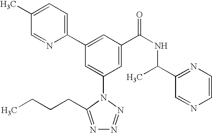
C1(C2=CC(C(NC(C3=NC=CN=C3)C)=O)=CC(N3C(CCCC)=NN=N3)=C2)=CC=C(C)C=N1
